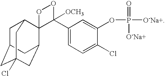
C1C2CC3(Cl)CC(C4(C1C3)C(C1=CC=C(Cl)C(OP(=O)([O-Na+])[O-Na+])=C1)([OCH3])OO4)C2
